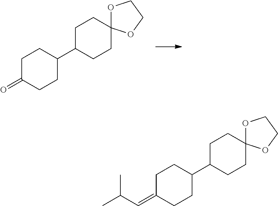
C1C(=O)CCC(C2CCC3(CC2)OCCO3)C1.C1C(=CC(C)C)CCC(C2CCC3(CC2)OCCO3)C1
